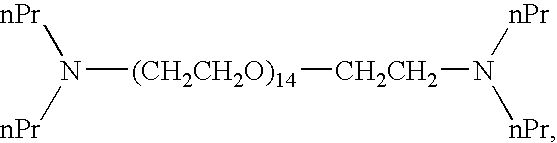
N([(CH2CH2O)14][CH2CH2]N([nPr])[nPr])([nPr])[nPr]
